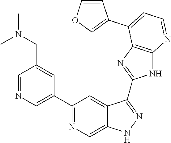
C1=NC=C(C2=NC=C3C(=C2)C(C2=NC4=C(N2)N=CC=C4C2=COC=C2)=NN3)C=C1CN(C)C
